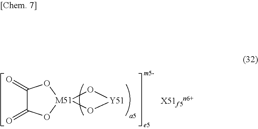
[X51f5n6+].[Y51]1O[M51]2(OC(=O)C(=O)O2)O1
